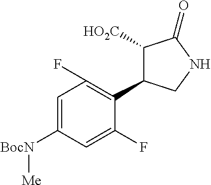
C1(C2=C(F)C=C([BocN][Me])C=C2F)C([HO2C])C(=O)NC1
